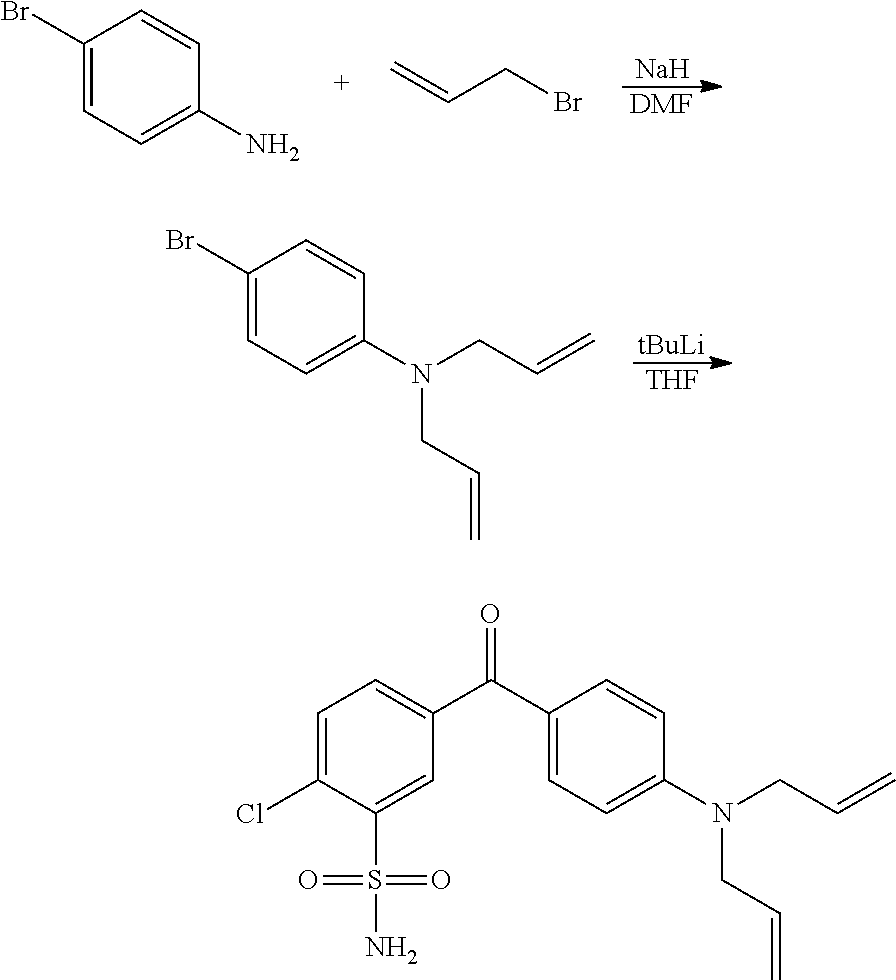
C1(Br)=CC=C(N)C=C1.C(CBr)=C.[Na].[DMF].C1(Br)=CC=C(N(CC=C)CC=C)C=C1.[tBuLi].[THF].C1=C(Cl)C(S(N)(=O)=O)=CC(C(=O)C2=CC=C(N(CC=C)CC=C)C=C2)=C1
